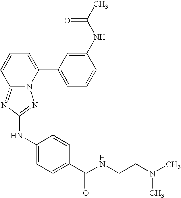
C12=NC(NC3=CC=C(C(NCCN(C)C)=O)C=C3)=NN1C(C1=CC=CC(NC(C)=O)=C1)=CC=C2
